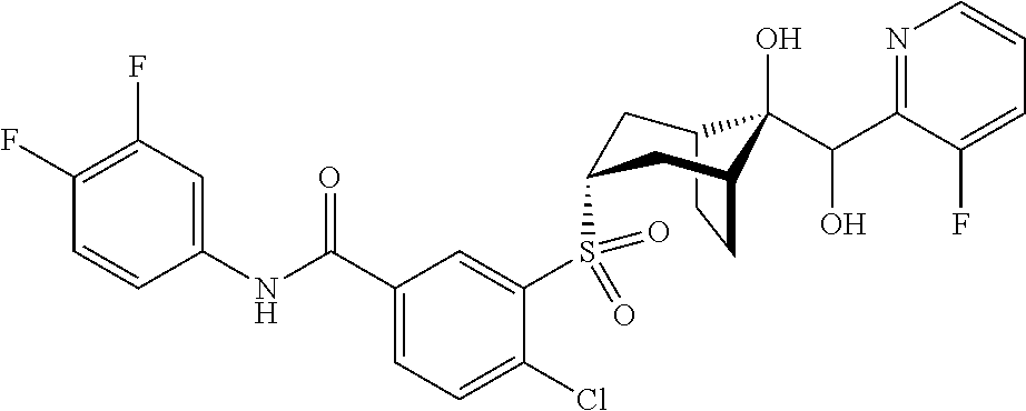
C12CCC(CC(S(C3=CC(C(NC4=CC(F)=C(F)C=C4)=O)=CC=C3Cl)(=O)=O)C1)C2(O)C(C1=NC=CC=C1F)O
